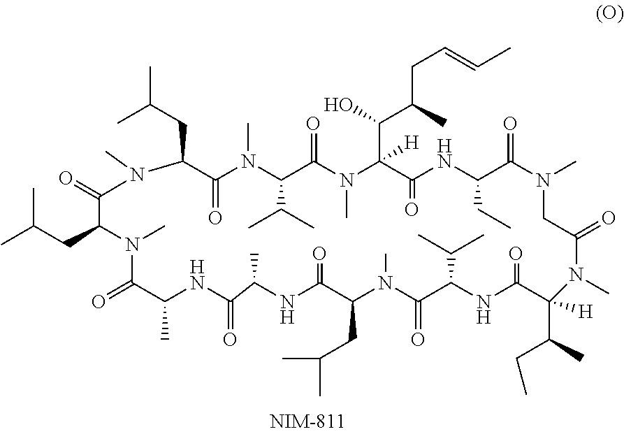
C1(CC(C)C)C(=O)N(C)C(C(C)C)C(=O)N(C)C(C(O)C(C)CC=CC)([H])C(=O)NC(CC)C(=O)N(C)CC(=O)N(C)C(C(C)CC)([H])C(=O)NC(C(C)C)C(=O)N(C)C(CC(C)C)C(=O)NC(C)C(=O)NC(C)C(=O)N(C)C(CC(C)C)C(=O)N1C
